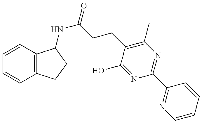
C1=CC2=C(C=C1)CCC2NC(=O)CCC1=C(C)N=C(C2=NC=CC=C2)N=C1O
